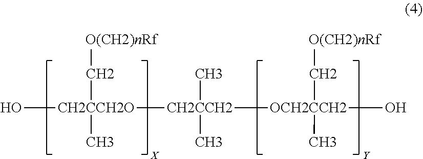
O[CH2CCH2O](C)(C[O(CH2)nRf])[CH2CCH2](C)(C)[OCH2CCH2](O)(C[O(CH2)nRf])C
